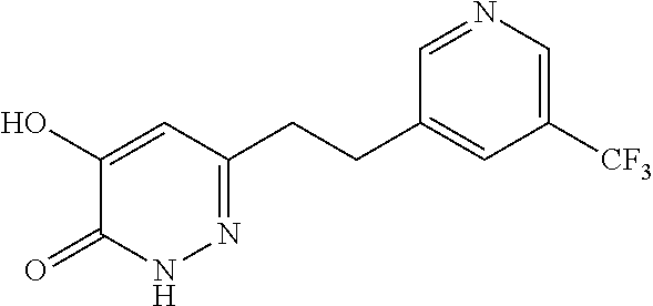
N1N=C(CCC2=CC([CF3])=CN=C2)C=C(O)C1=O
